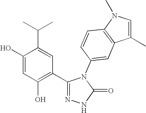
C1(O)=CC(O)=C(C2=NNC(=O)N2C2=CC3=C(C=C2)N(C)C=C3C)C=C1C(C)C
